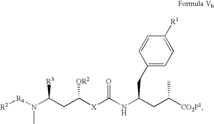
[R4](N(C(CC([X]C(NC(CC([CO2P1])C)CC1=CC=C([R1])C=C1)=O)[OR2])[R3])C)[R2]
